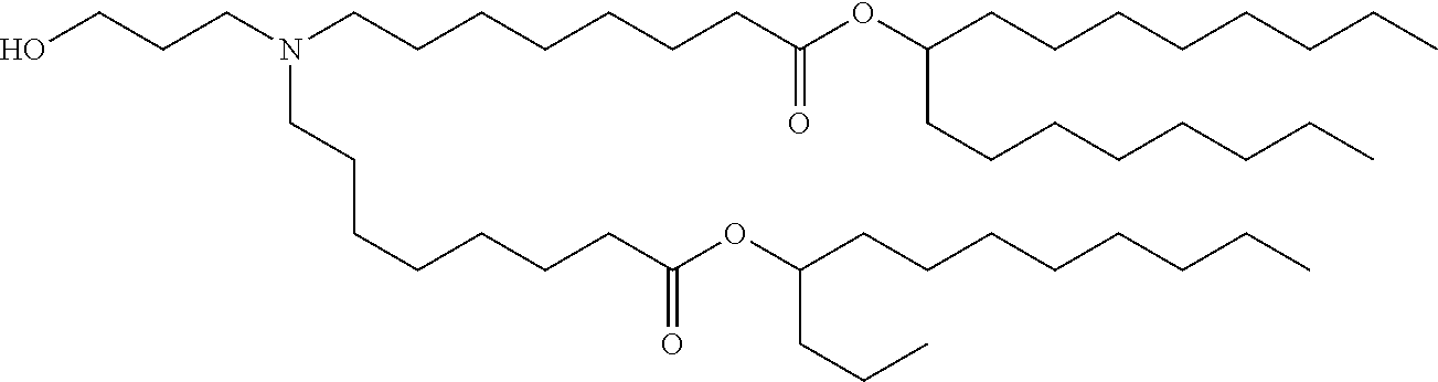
C(C(=O)OC(CCC)CCCCCCCC)CCCCCCN(CCCCCCCC(=O)OC(CCCCCCCC)CCCCCCCC)CCCO
